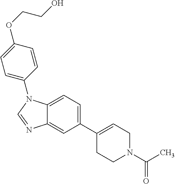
C1(C2=CCN(C(C)=O)CC2)=CC=C2C(=C1)N=CN2C1=CC=C(OCCO)C=C1
